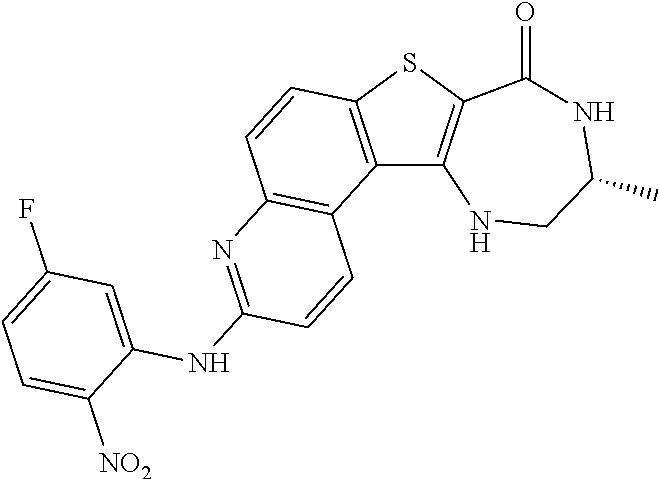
C12=C(SC3=C1NCC(C)NC3=O)C=CC1=C2C=CC(NC2=CC(F)=CC=C2[NO2])=N1
